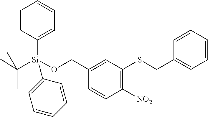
C(C1=CC=CC=C1)SC1=C([NO2])C=CC(CO[Si](C2=CC=CC=C2)(C2=CC=CC=C2)C(C)(C)C)=C1
